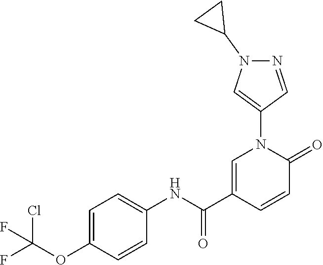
C1=C(C(NC2=CC=C(OC(F)(Cl)F)C=C2)=O)C=CC(=O)N1C1=CN(C2CC2)N=C1
